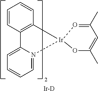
C1=CC2=C(C=C1)[Ir]1(N3=CC=CC=C23)OC(C)=CC(C)=O1.[Ir-D]
